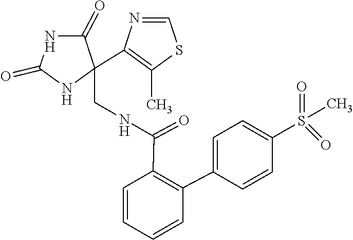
S(=O)(C1=CC=C(C2=C(C(NCC3(C4=C(C)SC=N4)NC(=O)NC3=O)=O)C=CC=C2)C=C1)(C)=O
